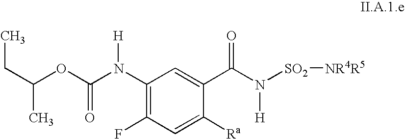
O(C(N([H])C1=C(F)C=C([Ra])C(C(=O)N([H])[SO2][NR4R5])=C1)=O)C(CC)C
